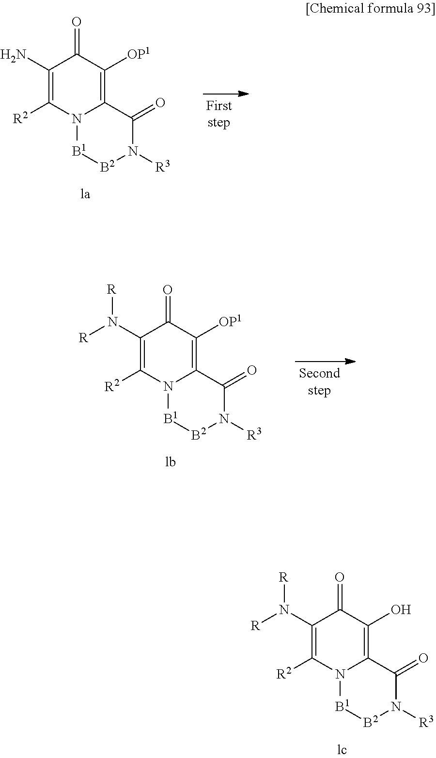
C1(N([R])[R])=C([R2])N2C(=C(O)C1=O)C(=O)N([R3])[B2][B1]2.C1(N)=C([R2])N2C(=C([OP1])C1=O)C(=O)N([R3])[B2][B1]2.C1(N([R])[R])=C([R2])N2C(=C([OP1])C1=O)C(=O)N([R3])[B2][B1]2
